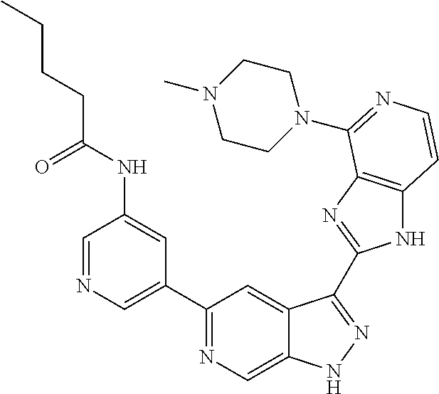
C1=NC=C(C2=NC=C3C(=C2)C(C2=NC4=C(N2)C=CN=C4N2CCN(C)CC2)=NN3)C=C1NC(CCCC)=O
